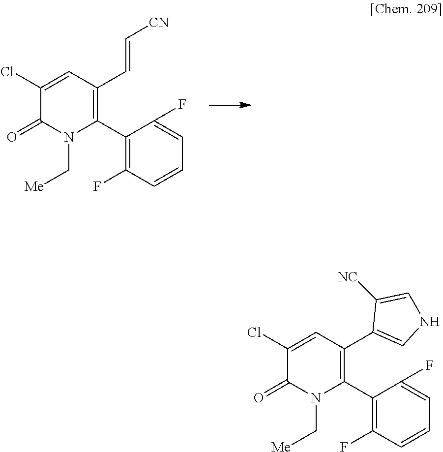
C1(Cl)=CC(C=C[CN])=C(C2=C(F)C=CC=C2F)N(C[Me])C1=O.C1(Cl)=CC(C2=CNC=C2[NC])=C(C2=C(F)C=CC=C2F)N(C[Me])C1=O
